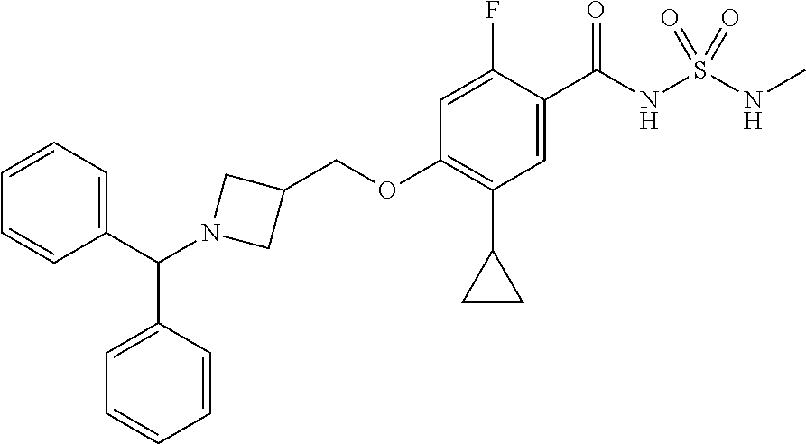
C1=C(F)C(C(NS(NC)(=O)=O)=O)=CC(C2CC2)=C1OCC1CN(C(C2=CC=CC=C2)C2=CC=CC=C2)C1
